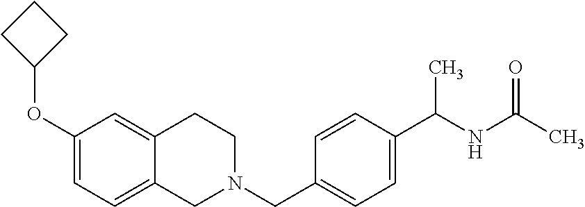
C1(OC2CCC2)=CC=C2C(=C1)CCN(CC1=CC=C(C(NC(C)=O)C)C=C1)C2
